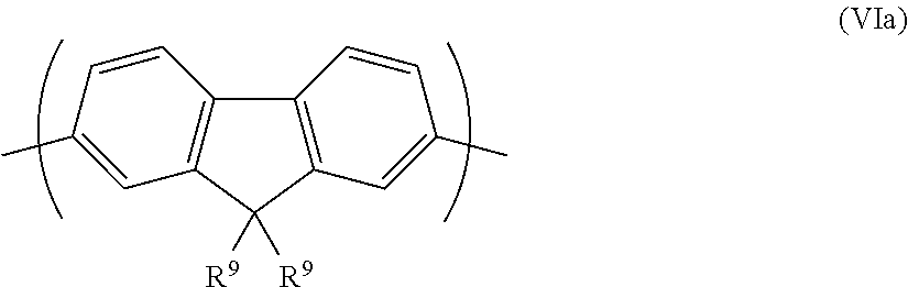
C1([R9])([R9])C2=C(C=CC(C)=C2)C2=C1C=C(C)C=C2
